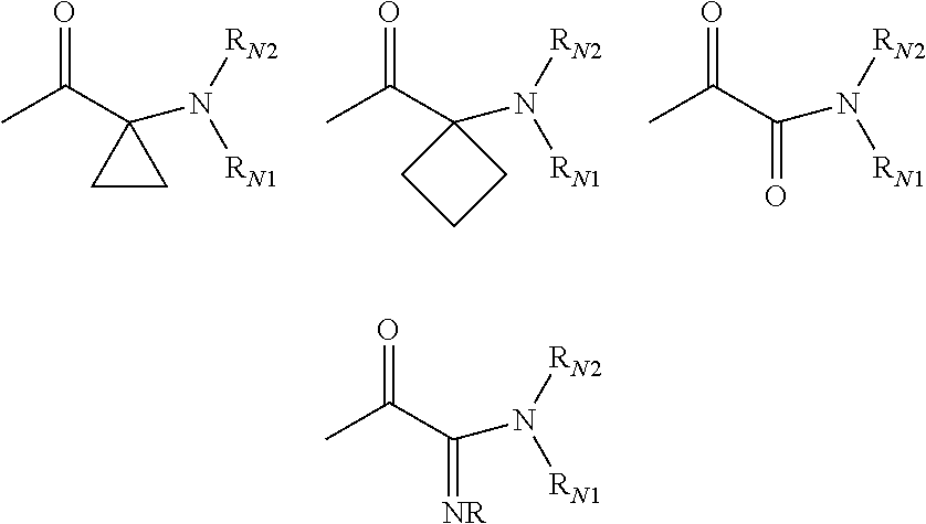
N([RN2])([RN1])C1(C(C)=O)CC1.N([RN2])([RN1])C1(C(C)=O)CCC1.N([RN2])([RN1])C(C(C)=O)=O.N([RN2])([RN1])C(C(C)=O)=[NR]
